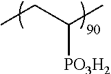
[PO3H2]C(CC)C
